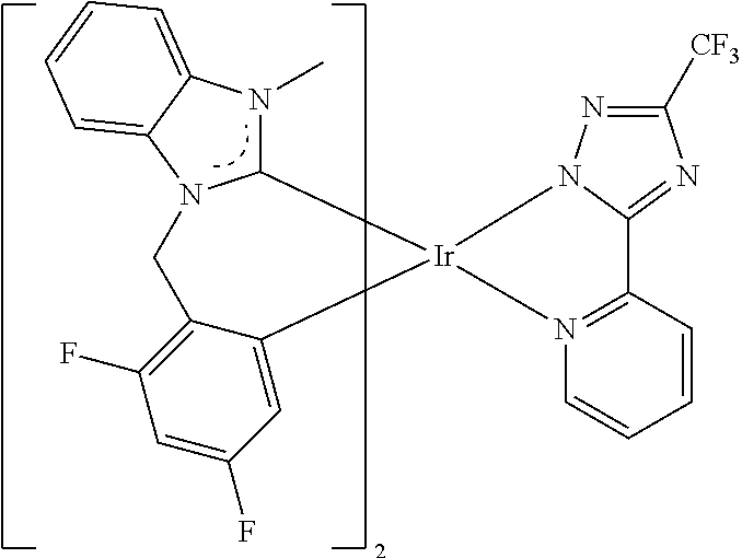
C12N(C)C3=CC=CC=C3N1CC1=C(F)C=C(F)C=C1[Ir]21N2=C(C=CC=C2)C2=NC([CF3])=NN21
